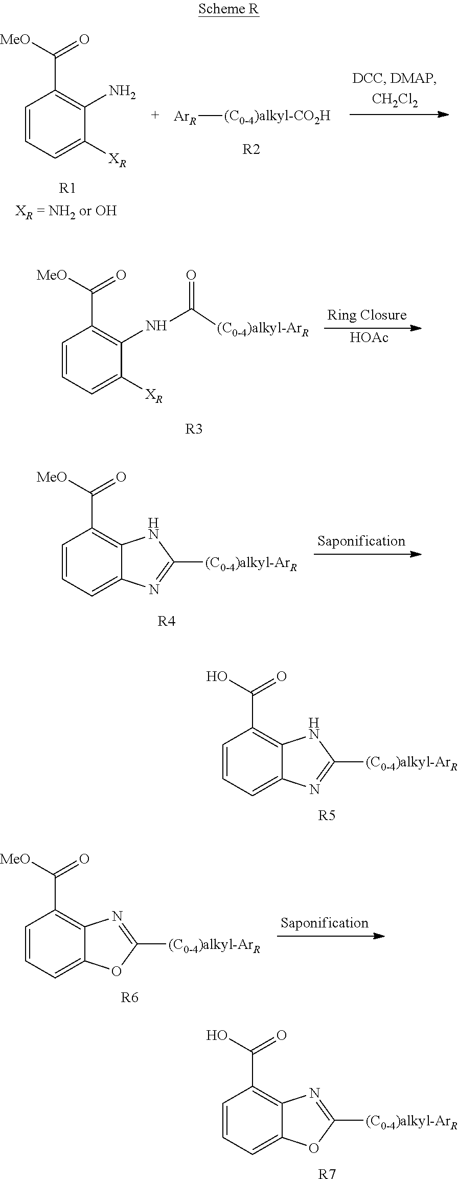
C1=CC=C([XR])C(NC(=O)[(C0-4)alkyl-ArR])=C1C([MeO])=O.[R3].[HOAc].C1=CC=C2C(=C1C([MeO])=O)NC([(C0-4)alkyl-ArR])=N2.[R4].C1=CC=C2C(=C1C(O)=O)NC([(C0-4)alkyl-ArR])=N2.[R5].C1=CC=C2C(=C1C([MeO])=O)N=C([(C0-4)alkyl-ArR])O2.[R6].C1=CC=C2C(=C1C(O)=O)N=C([(C0-4)alkyl-ArR])O2.[R7].C1=CC=C([XR])C(N)=C1C([MeO])=O.[R1].[ArR][(C0-4)alkyl-CO2H].[R2]
